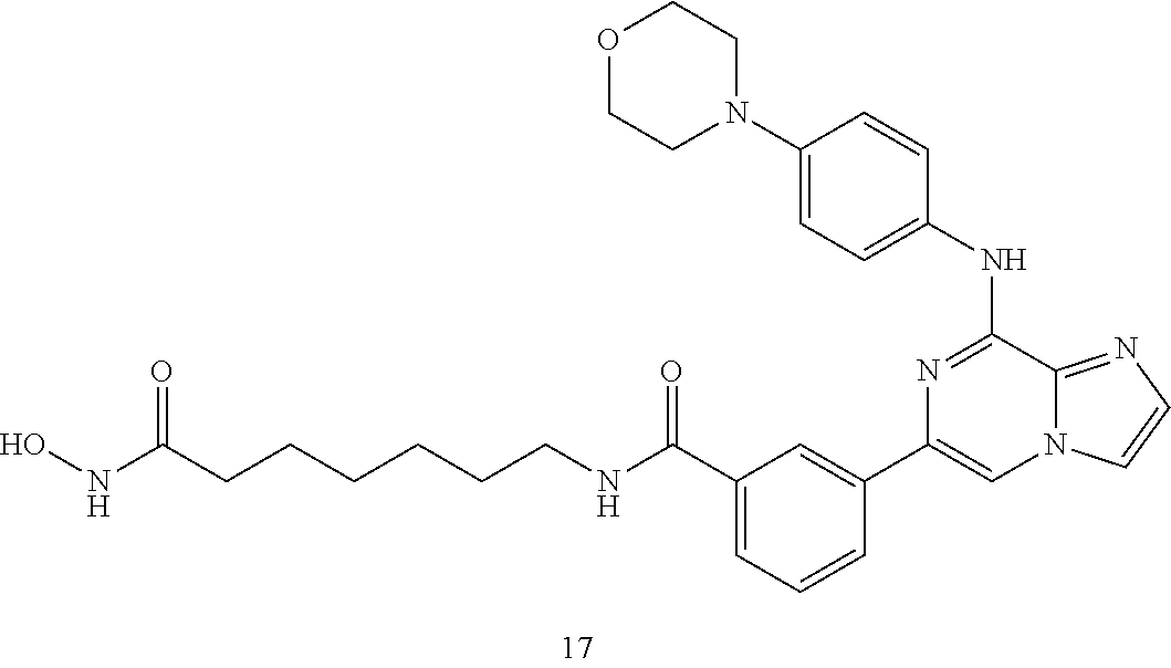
C1(C(=O)NCCCCCCC(NO)=O)=CC=CC(C2=CN3C(=NC=C3)C(NC3=CC=C(N4CCOCC4)C=C3)=N2)=C1
